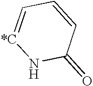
C1=[*C]NC(=O)C=C1
